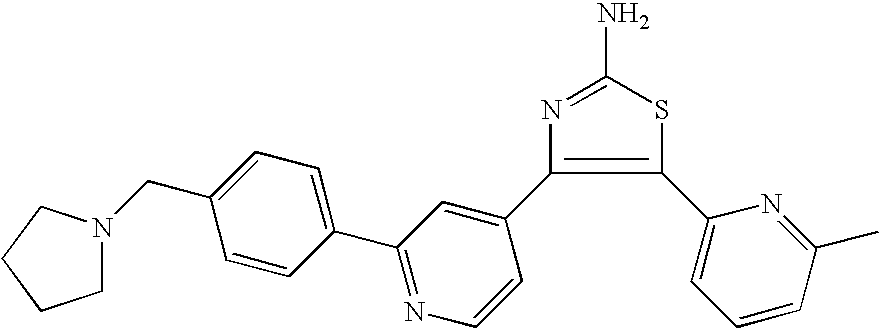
S1C(N)=NC(C2=CC(C3=CC=C(CN4CCCC4)C=C3)=NC=C2)=C1C1=CC=CC(C)=N1
